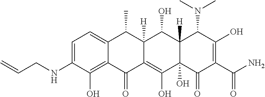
C1=C(NCC=C)C(O)=C2C(=C1)C(C)C1([H])C(=C(O)C3(O)C([H])(C1O)C(N(C)C)C(O)=C(C(N)=O)C3=O)C2=O
